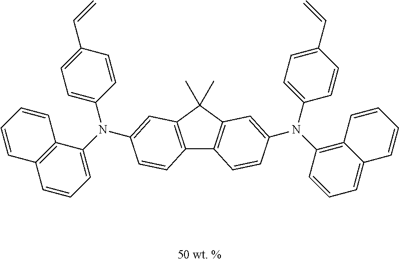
C1=CC=C(N(C2=CC=C(C=C)C=C2)C2=CC3=C(C4=C(C3(C)C)C=C(N(C3=CC=C(C=C)C=C3)C3=C5C(=CC=C3)C=CC=C5)C=C4)C=C2)C2=C1C=CC=C2
